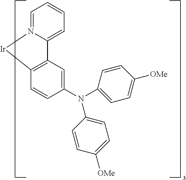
C1=C2N(=CC=C1)[Ir]C1=C2C=C(N(C2=CC=C([OMe])C=C2)C2=CC=C([OMe])C=C2)C=C1
